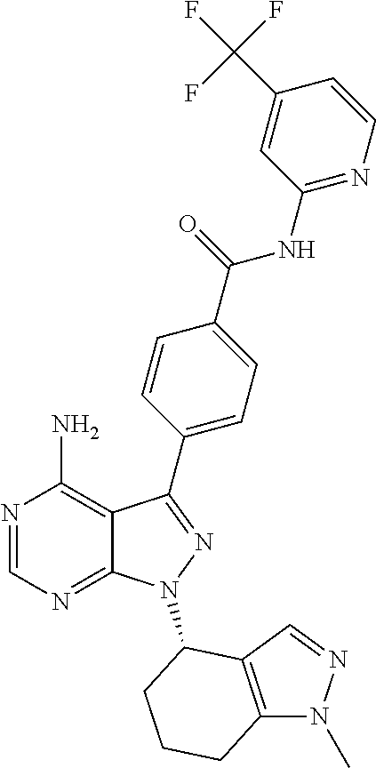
N1=CN=C2C(=C1N)C(C1=CC=C(C(=O)NC3=NC=CC(C(F)(F)F)=C3)C=C1)=NN2C1C2=C(N(C)N=C2)CCC1
